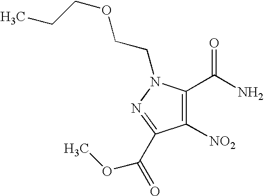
C1([NO2])=C(C(N)=O)N(CCOCCC)N=C1C(OC)=O
